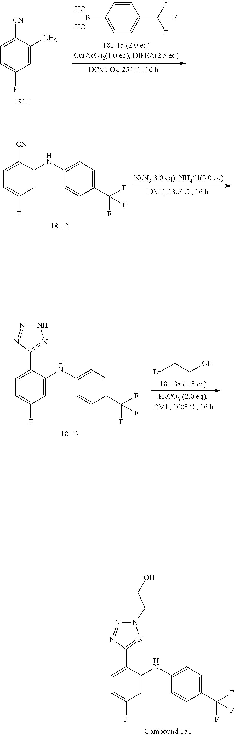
C1=C(C2=NN(CCO)N=N2)C(NC2=CC=C(C(F)(F)F)C=C2)=CC(F)=C1.C1=C([CN])C(NC2=CC=C(C(F)(F)F)C=C2)=CC(F)=C1.BrCCO.C1=C(C2=NNN=N2)C(NC2=CC=C(C(F)(F)F)C=C2)=CC(F)=C1.C1=CC(B)=CC=C1C(F)(F)F.O.O.C1=C([CN])C(N)=CC(F)=C1
